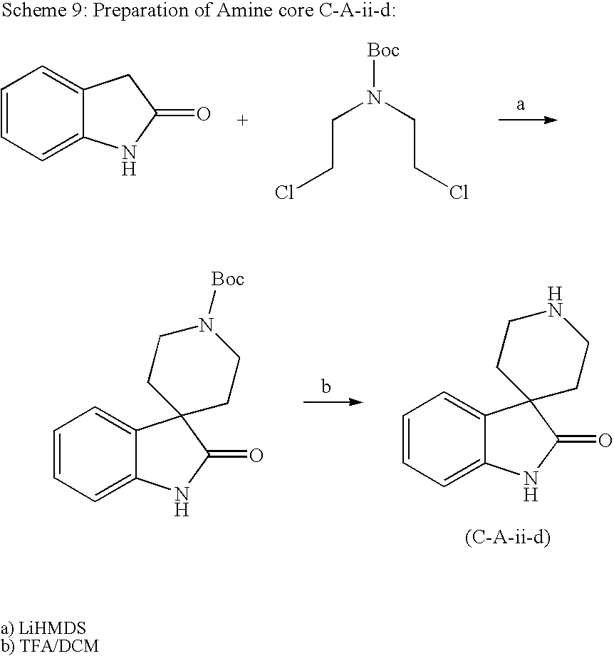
C12=CC=CC=C1NC(=O)C2.C(CCl)N(CCCl)[Boc].C12=CC=CC=C1NC(=O)C21CCN([Boc])CC1.C12=CC=CC=C1NC(=O)C21CCNCC1
